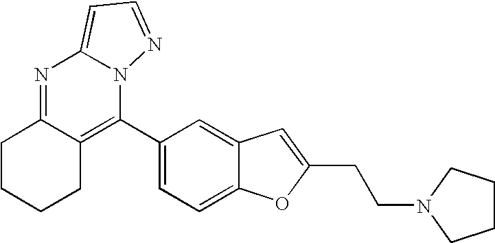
N1=C2C(=C(C3=CC=C4C(=C3)C=C(CCN3CCCC3)O4)N3C1=CC=N3)CCCC2
